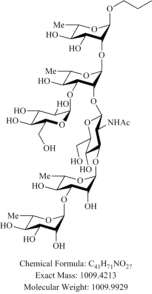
C1([Me])C(O)C(OC2OC(CO)C(O)C(O)C2O)C(OC2OC(CO)C(O)C(OC3C(O)C(OC4C(O)C(O)C(O)C([Me])O4)C(O)C([Me])O3)C2[NHAc])C(OC2C(O)C(O)C([Me])OC2OCCC)O1
